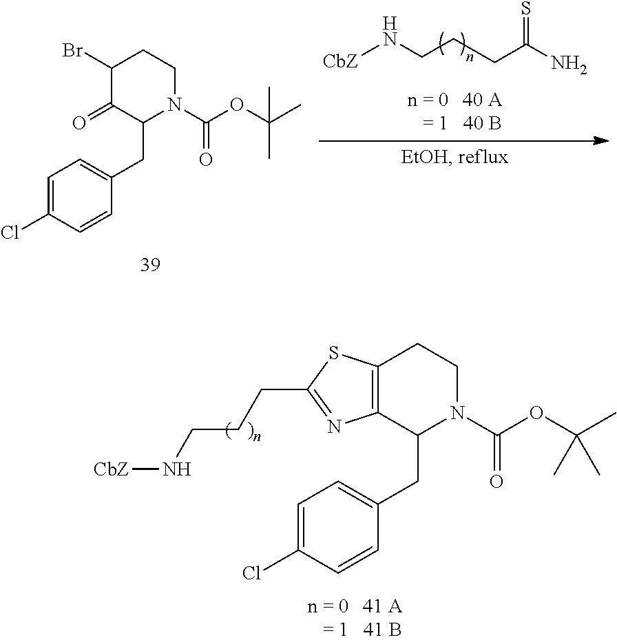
C12=C(CCN(C(OC(C)(C)C)=O)C1CC1=CC=C(Cl)C=C1)SC(CCCN[CbZ])=N2.C1(Br)C(=O)C(CC2=CC=C(Cl)C=C2)N(C(OC(C)(C)C)=O)CC1.[CbZ]NCCCC(N)=S
